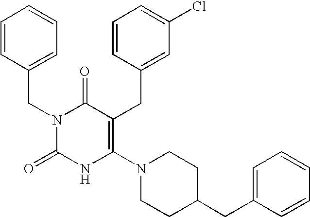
N1(CC2=CC=CC=C2)C(=O)NC(N2CCC(CC3=CC=CC=C3)CC2)=C(CC2=CC(Cl)=CC=C2)C1=O
